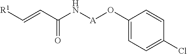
C1(O[A]NC(C=C[R1])=O)=CC=C(Cl)C=C1
